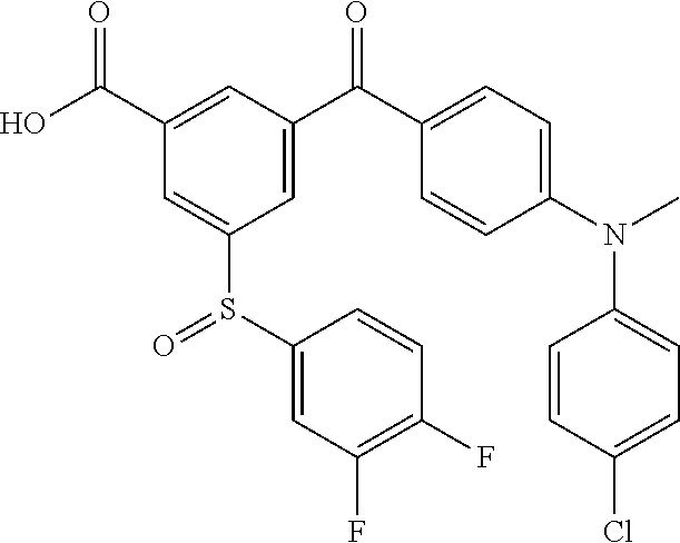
C1(C(O)=O)=CC(C(C2=CC=C(N(C)C3=CC=C(Cl)C=C3)C=C2)=O)=CC(S(C2=CC(F)=C(F)C=C2)=O)=C1
